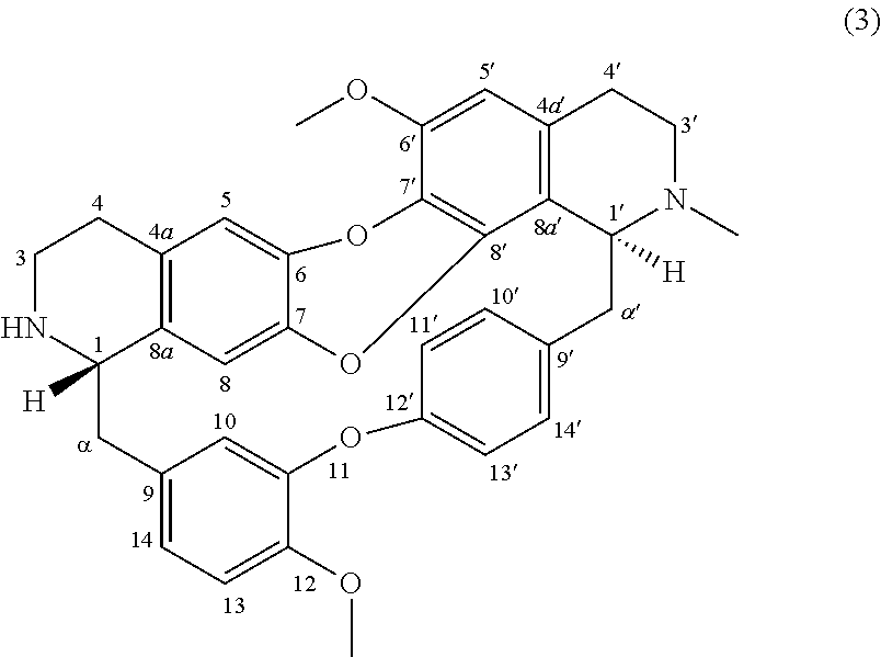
C1NC2([H])C3=C(C1)C=C1C(=C3)OC3=C(O1)C(OC)=CC1=C3C([H])(N(C)CC1)CC1=CC=C(OC3=CC(=CC=C3OC)C2)C=C1
